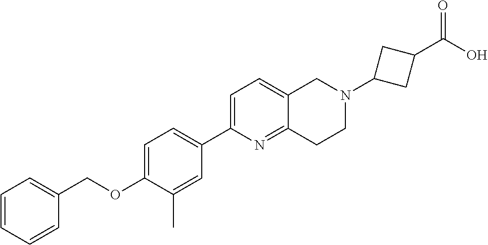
C1=CC=CC(COC2=CC=C(C3=CC=C4C(=N3)CCN(C3CC(C(O)=O)C3)C4)C=C2C)=C1
